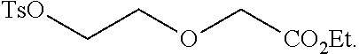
[TsO]CCOC[CO2Et]
